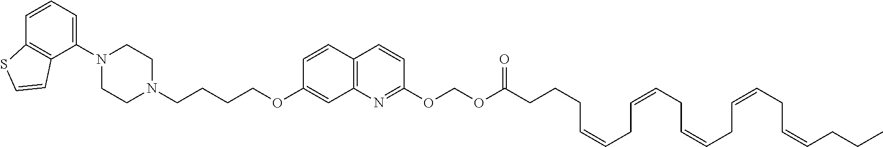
C1=CC2=C(C(N3CCN(CCCCOC4=CC5=C(C=C4)C=CC(OCOC(CCCC=CCC=CCC=CCC=CCC=CCCC)=O)=N5)CC3)=C1)C=CS2
